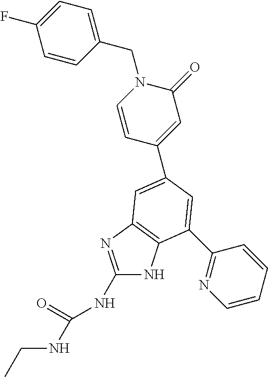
C1(NC(=O)NCC)=NC2=C(N1)C(C1=NC=CC=C1)=CC(C1=CC(=O)N(CC3=CC=C(F)C=C3)C=C1)=C2
